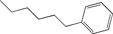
C1(CCCCCC)=CC=CC=C1
